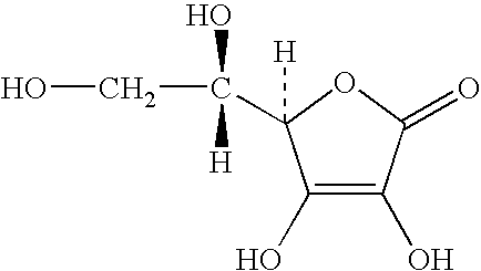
C1(O)=C(O)C(=O)OC1(C(O)([H])CO)[H]
